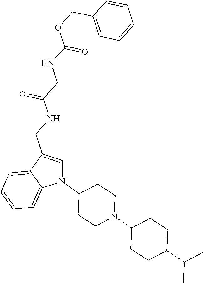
N1(C2CCN(C3CCC(C(C)C)CC3)CC2)C=C(CNC(CNC(OCC2=CC=CC=C2)=O)=O)C2=CC=CC=C12
